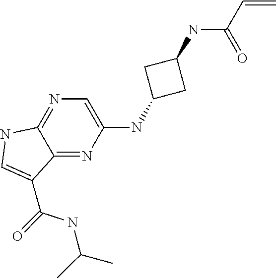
CC(C)NC(C1=CNC2=NC=C(NC3CC(NC(=O)C=C)C3)N=C12)=O
